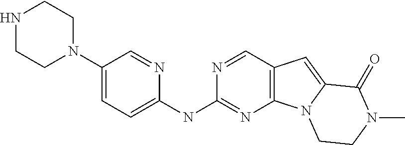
N1CCN(C2=CC=C(NC3=NC4=C(C=N3)C=C3N4CCN(C)C3=O)N=C2)CC1
